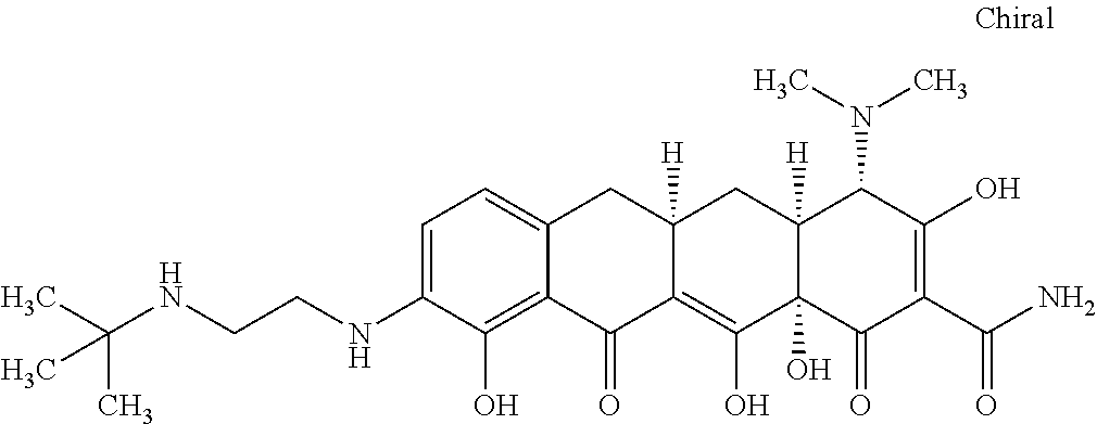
C1=C(NCCNC(C)(C)C)C(O)=C2C(=C1)CC1([H])C(=C(O)C3(O)C([H])(C1)C(N(C)C)C(O)=C(C(N)=O)C3=O)C2=O
